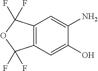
C12=C(C=C(O)C(N)=C1)C(F)(F)OC2(F)F
